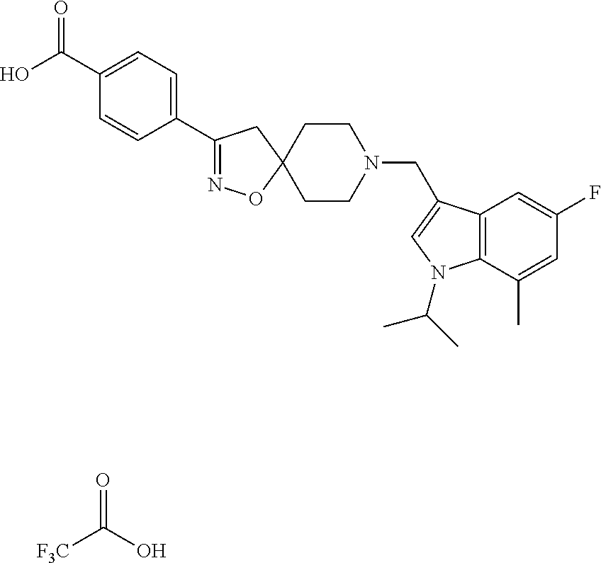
O=C(O)[F3C].O=C(C1=CC=C(C2=NOC3(C2)CCN(CC2=CN(C(C)C)C4=C2C=C(F)C=C4C)CC3)C=C1)O
